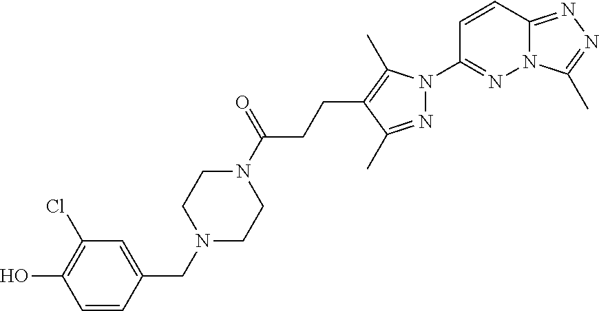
N12C(=NN=C1C)C=CC(N1N=C(C)C(CCC(N3CCN(CC4=CC(Cl)=C(O)C=C4)CC3)=O)=C1C)=N2
